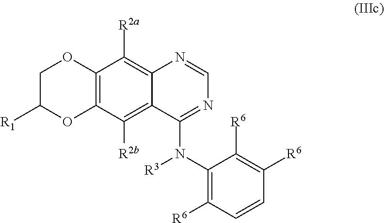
C12=C(C([R2b])=C3C(=C1[R2a])N=CN=C3N(C1=C([R6])C=CC([R6])=C1[R6])[R3])OC([R1])CO2
